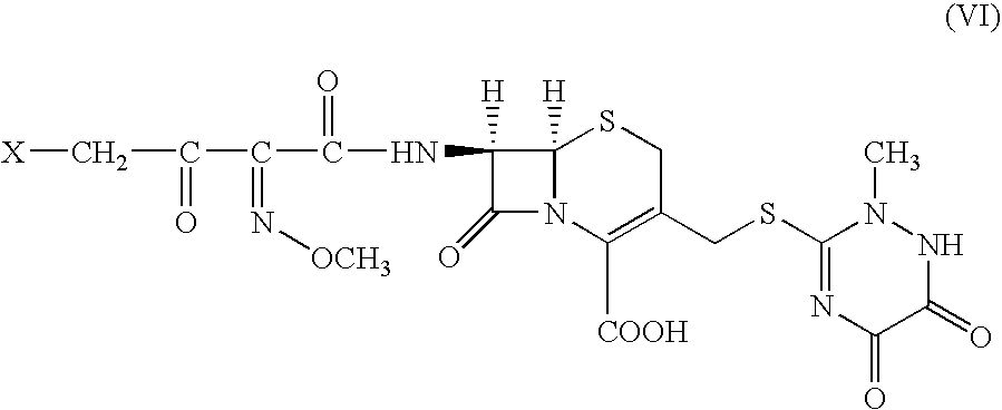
N(C1([H])C(=O)N2C1([H])SCC(CSC1=NC(=O)C(=O)NN1C)=C2[COOH])C(C(C(C[X])=O)=N[OCH3])=O
